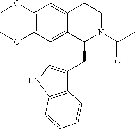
COC1=C(OC)C=C2C(=C1)C(CC1=CNC3=C1C=CC=C3)N(C(C)=O)CC2
